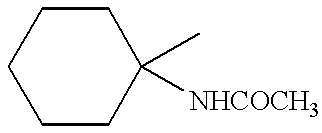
C1CCCC(C)([NHCOCH3])C1
